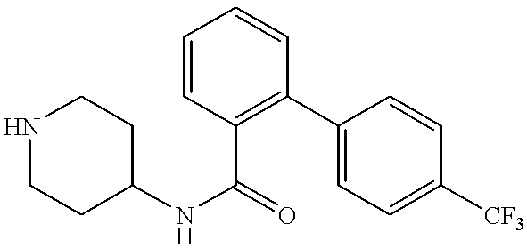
N1CCC(NC(=O)C2=C(C3=CC=C([CF3])C=C3)C=CC=C2)CC1
